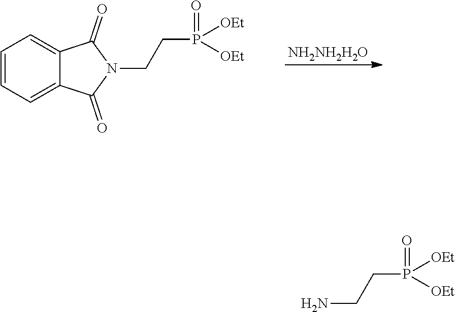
C1=CC=C2C(=C1)C(=O)N(CCP(=O)([OEt])[OEt])C2=O.[NH2NH2H2O].NCCP(=O)([OEt])[OEt]
